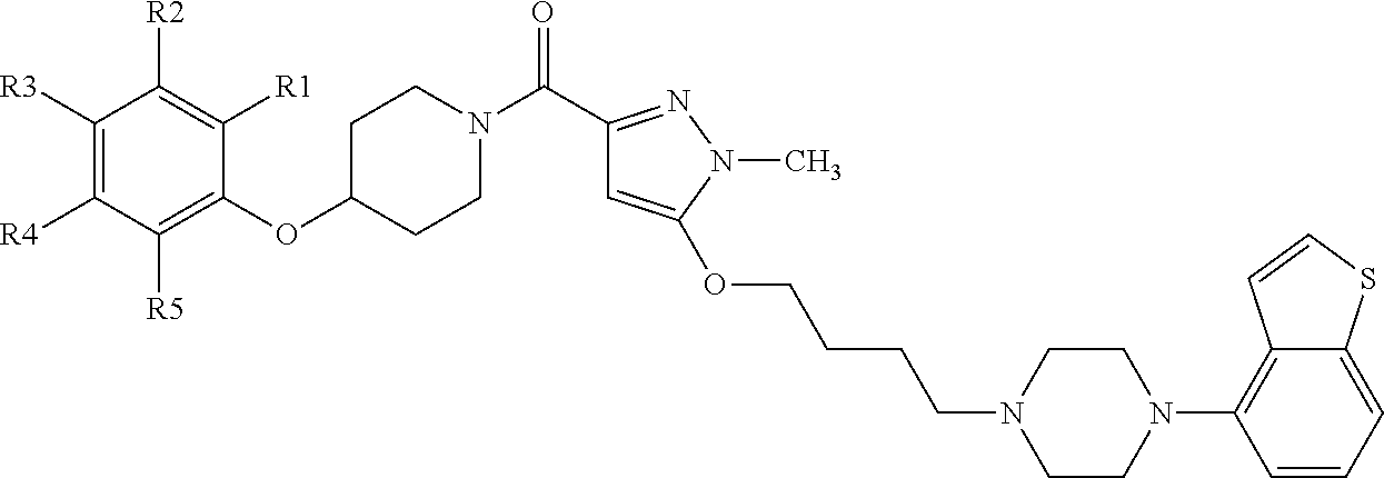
C1([R3])=C([R4])C([R5])=C(OC2CCN(C(C3=NN(C)C(OCCCCN4CCN(C5=C6C(=CC=C5)SC=C6)CC4)=C3)=O)CC2)C([R1])=C1[R2]
